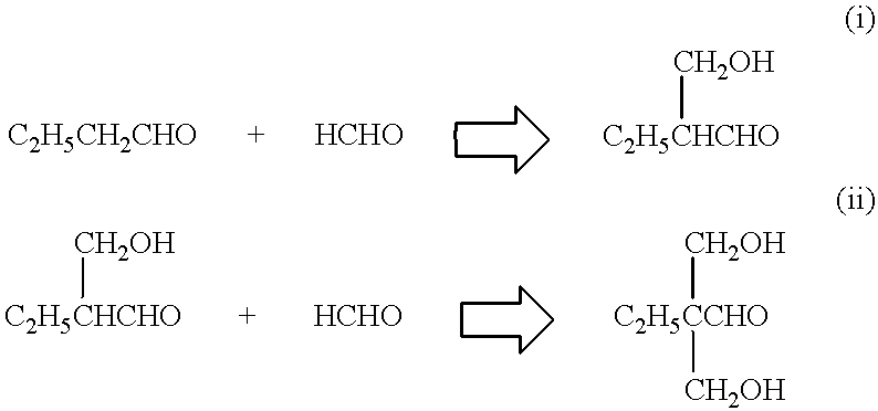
[C2H5CHCHO][CH2OH].[C2H5CHCHO][CH2OH].[C2H5CCHO]([CH2OH])[CH2OH]
